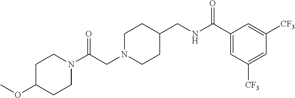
N1(C(CN2CCC(CNC(C3=CC([CF3])=CC([CF3])=C3)=O)CC2)=O)CCC(OC)CC1
